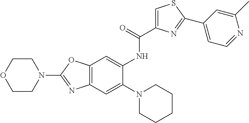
C12=C(OC(N3CCOCC3)=N1)C=C(NC(=O)C1=CSC(C3=CC=NC(C)=C3)=N1)C(N1CCCCC1)=C2
